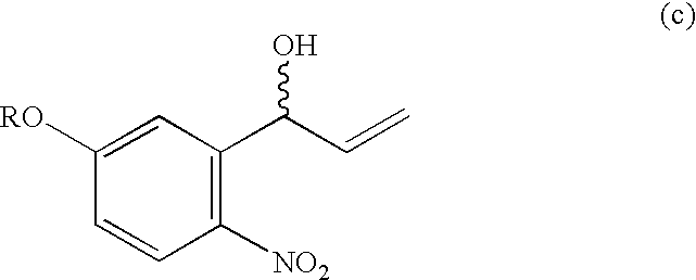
C1=CC([NO2])=C(C(C=C)O)C=C1[RO]
